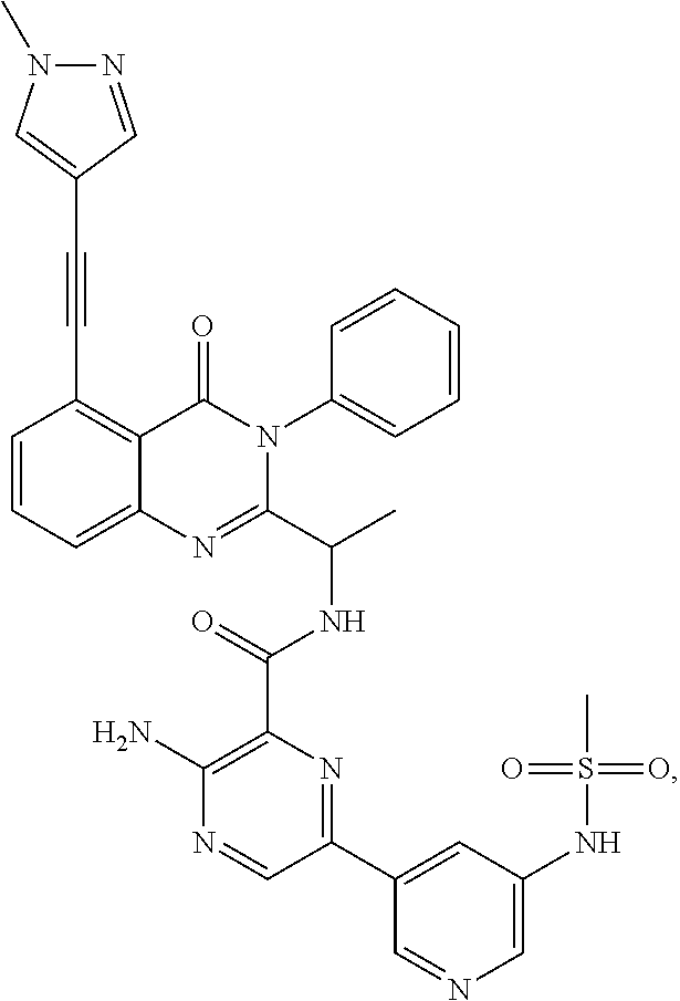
C1(C#CC2=CN(C)N=C2)=C2C(=CC=C1)N=C(C(C)NC(C1=C(N)N=CC(C3=CC(NS(C)(=O)=O)=CN=C3)=N1)=O)N(C1=CC=CC=C1)C2=O
